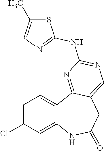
C12=CC(Cl)=CC=C1C1=NC(NC3=NC=C(C)S3)=NC=C1CC(=O)N2
